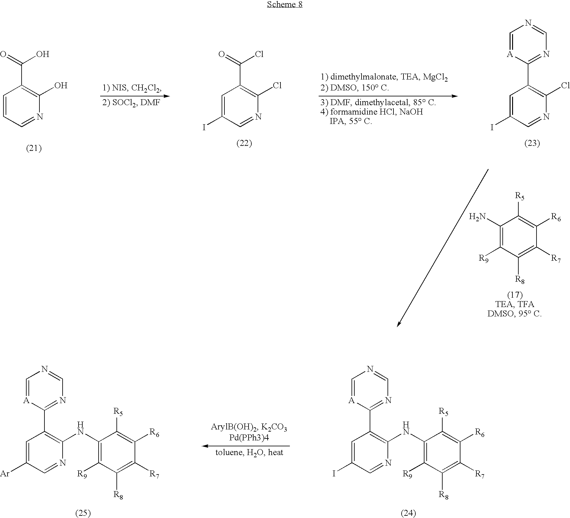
C1=CC=NC(O)=C1C(=O)O.C1=C(I)C=NC(Cl)=C1C1=NC=NC=[A]1.C1=C(I)C=NC(Cl)=C1C(=O)Cl.C1(N)=C([R9])C([R8])=C([R7])C([R6])=C1[R5].C1=C([Ar])C=NC(NC2=C([R9])C([R8])=C([R7])C([R6])=C2[R5])=C1C1=NC=NC=[A]1.C1=C(I)C=NC(NC2=C([R9])C([R8])=C([R7])C([R6])=C2[R5])=C1C1=NC=NC=[A]1
